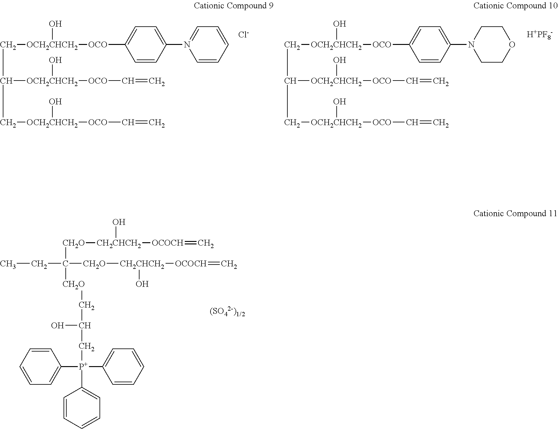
C(C([OCH2CHCH2]([OCO]C=C)O)C[OCH2CHCH2](O)[OCO]C=C)[OCH2CHCH2]([OCO]C1=CC=C(N2=CC=CC=C2)C=C1)O.[Cl-].C(C([OCH2CHCH2]([OCO]C=C)O)C[OCH2CHCH2](O)[OCO]C=C)[OCH2CHCH2]([OCO]C1=CC=C(N2CCOCC2)C=C1)O.[H+PF8-].[CH2O](C(CC)([CH2O]CC(O)C[P+](C1=CC=CC=C1)(C1=CC=CC=C1)C1=CC=CC=C1)[CH2O][CH2CHCH2]([OCOCH]=C)O)[CH2CHCH2]([OCOCH]=C)O
